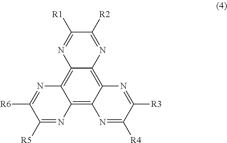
C12=C3C(=C4C(=C1N=C([R6])C([R5])=N2)N=C([R1])C([R2])=N4)N=C([R3])C([R4])=N3
